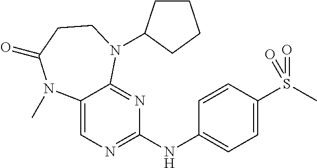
C12=CN=C(NC3=CC=C(S(C)(=O)=O)C=C3)N=C1N(C1CCCC1)CCC(=O)N2C
